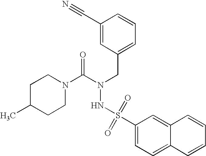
C1(C#N)=CC(CN(C(=O)N2CCC(C)CC2)NS(C2=CC=C3C(=C2)C=CC=C3)(=O)=O)=CC=C1
